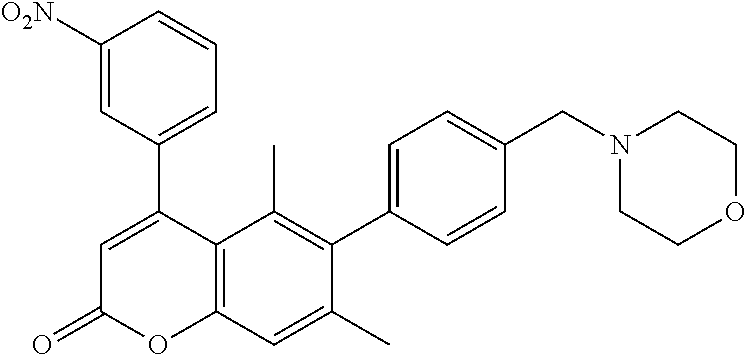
C1(C2=CC(=O)OC3=C2C(C)=C(C2=CC=C(CN4CCOCC4)C=C2)C(C)=C3)=CC=CC([O2N])=C1
